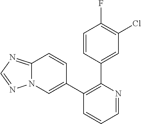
C1=NC(C2=CC(Cl)=C(F)C=C2)=C(C2=CN3C(=NC=N3)C=C2)C=C1
